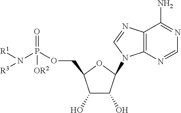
N(P(OCC1C(O)C(O)C(N2C3=C(N=C2)C(N)=NC=N3)O1)(=O)[OR2])([R3])[R1]
